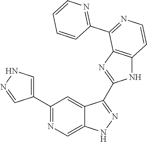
C1(C2=NC=C3C(=C2)C(C2=NC4=C(N2)C=CN=C4C2=NC=CC=C2)=NN3)=CNN=C1
